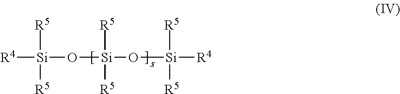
[R4][Si]([R5])([R5])O[Si]([R5])([R5])O[Si]([R5])([R5])[R4]
